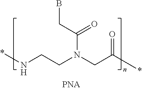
*NCCN(CC(*)=O)C(CB)=O
